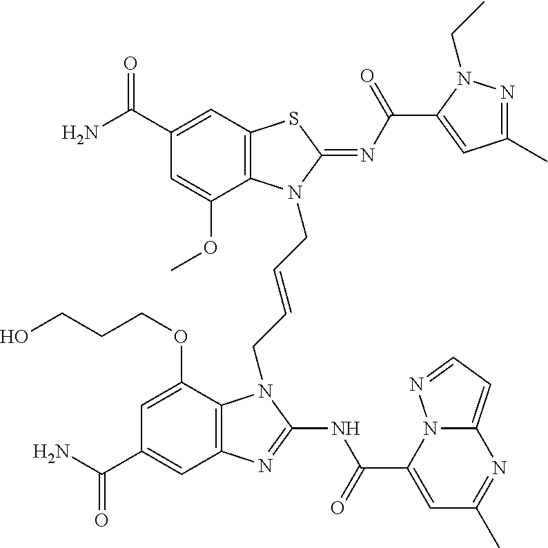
C1(C(N)=O)=CC2=C(C(OC)=C1)N(CC=CCN1C3=C(C=C(C(N)=O)C=C3OCCCO)N=C1NC(=O)C1=CC(C)=NC3=CC=NN13)C(=NC(=O)C1=CC(C)=NN1CC)S2
